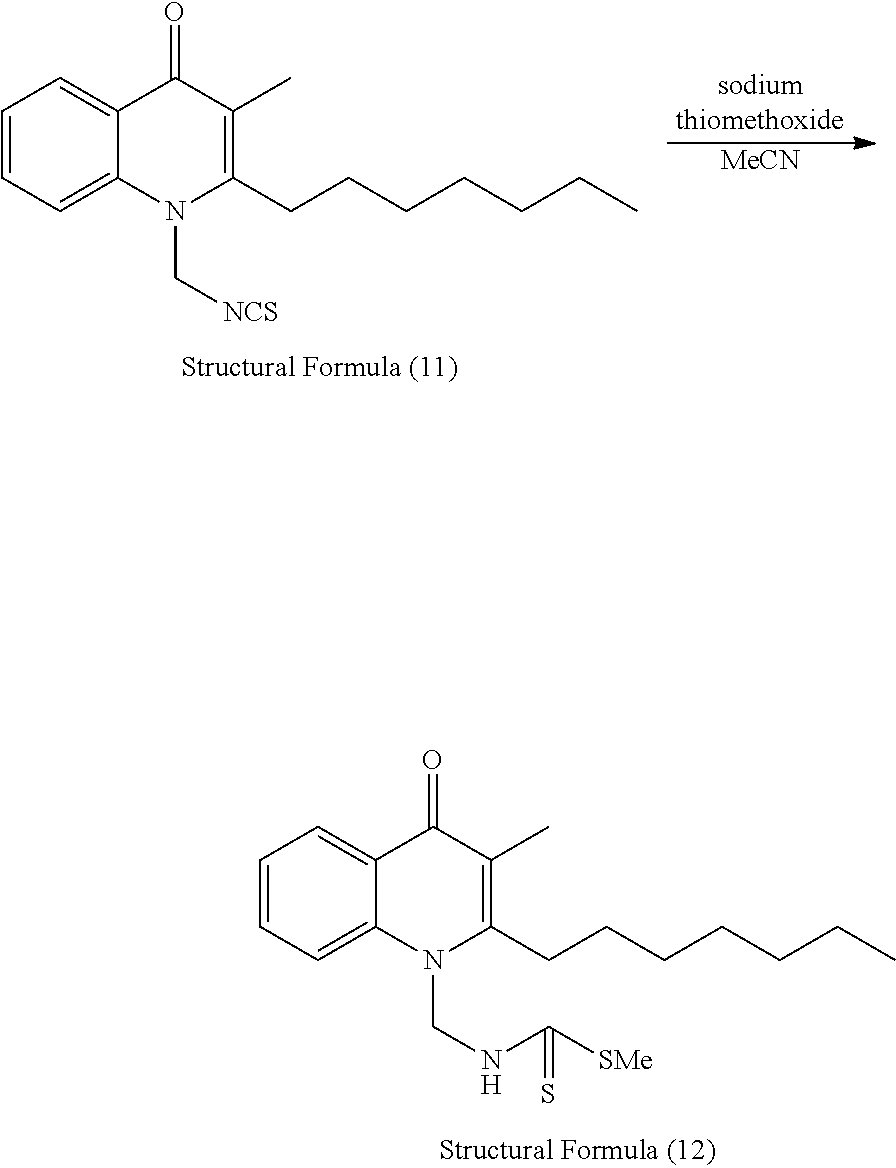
C1=CC=C2C(=C1)C(=O)C(C)=C(CCCCCCC)N2C[NCS].[MeCN].C1=CC=C2C(=C1)C(=O)C(C)=C(CCCCCCC)N2CNC([SMe])=S
